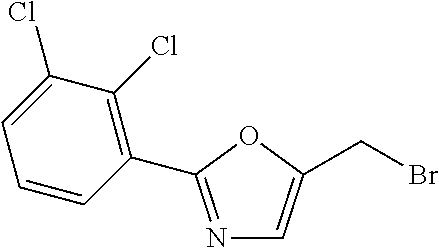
N1=C(C2=C(Cl)C(Cl)=CC=C2)OC(CBr)=C1
